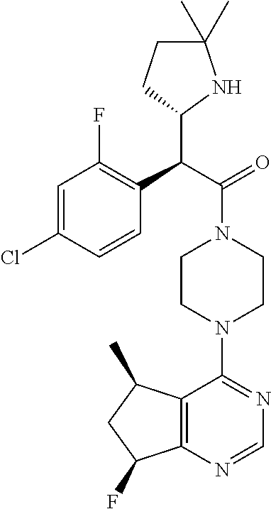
C1=C(Cl)C=CC(C(C(=O)N2CCN(C3=NC=NC4=C3C(C)CC4F)CC2)C2NC(C)(C)CC2)=C1F
